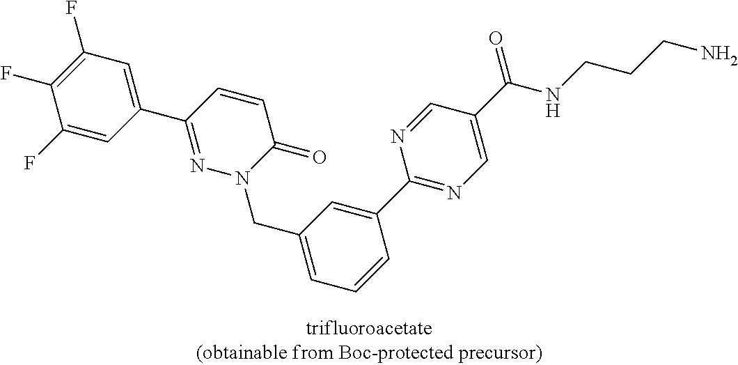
C1(F)=CC(C2=NN(CC3=CC=CC(C4=NC=C(C(NCCCN)=O)C=N4)=C3)C(=O)C=C2)=CC(F)=C1F
